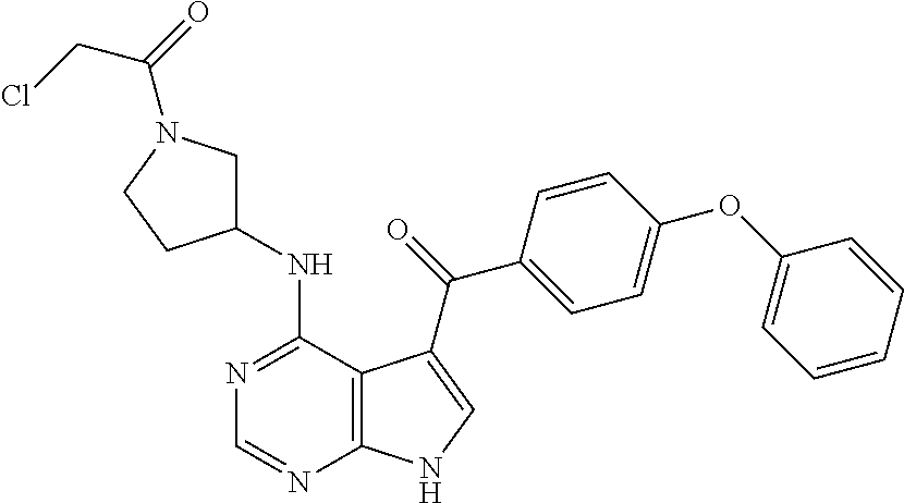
N1=C(NC2CN(C(=O)CCl)CC2)C2=C(N=C1)NC=C2C(=O)C1=CC=C(OC2=CC=CC=C2)C=C1
